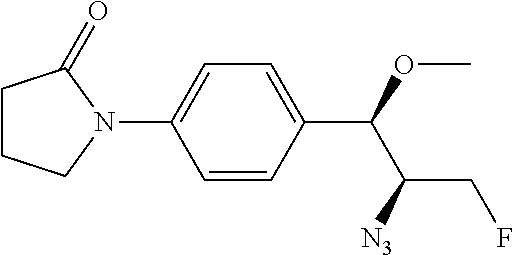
C1=CC(C(OC)C([N3])CF)=CC=C1N1C(=O)CCC1
